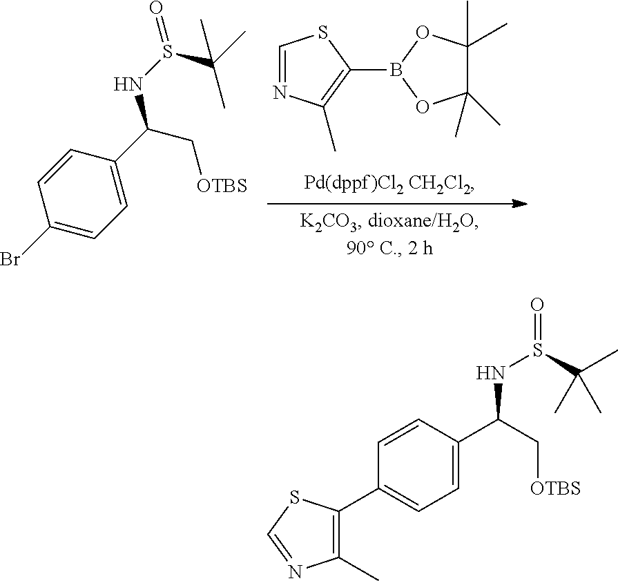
C1=NC(C)=C(B2OC(C)(C)C(C)(C)O2)S1.C1(Br)=CC=C(C(C[OTBS])NS(C(C)(C)C)=O)C=C1.C1=C(C(C[OTBS])NS(C(C)(C)C)=O)C=CC(C2=C(C)N=CS2)=C1
